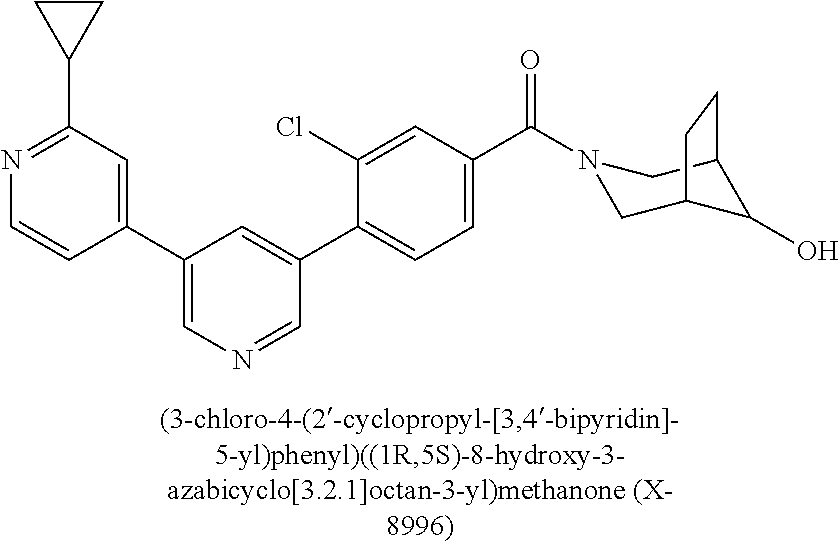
C1(C2=CN=CC(C3=CC=C(C(=O)N4CC5C(O)C(C4)CC5)C=C3Cl)=C2)=CC(C2CC2)=NC=C1
